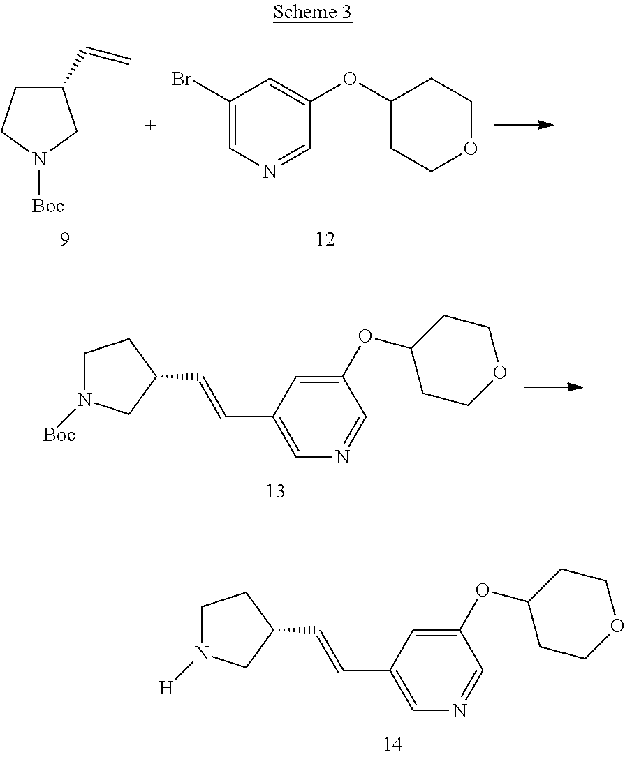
C1(C=C)CCN([Boc])C1.C1(Br)=CN=CC(OC2CCOCC2)=C1.C1N([Boc])CC(C=CC2=CN=CC(OC3CCOCC3)=C2)C1.C1N([H])CC(C=CC2=CN=CC(OC3CCOCC3)=C2)C1
